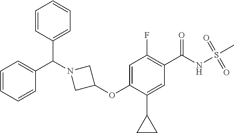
C1=C(OC2CN(C(C3=CC=CC=C3)C3=CC=CC=C3)C2)C(C2CC2)=CC(C(NS(=O)(=O)C)=O)=C1F
